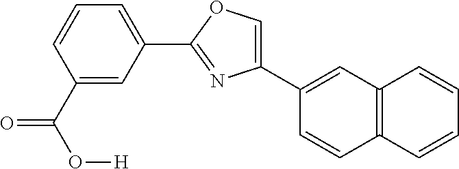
O=C(C1=CC(C2=NC(C3=CC4=C(C=C3)C=CC=C4)=CO2)=CC=C1)O[H]
